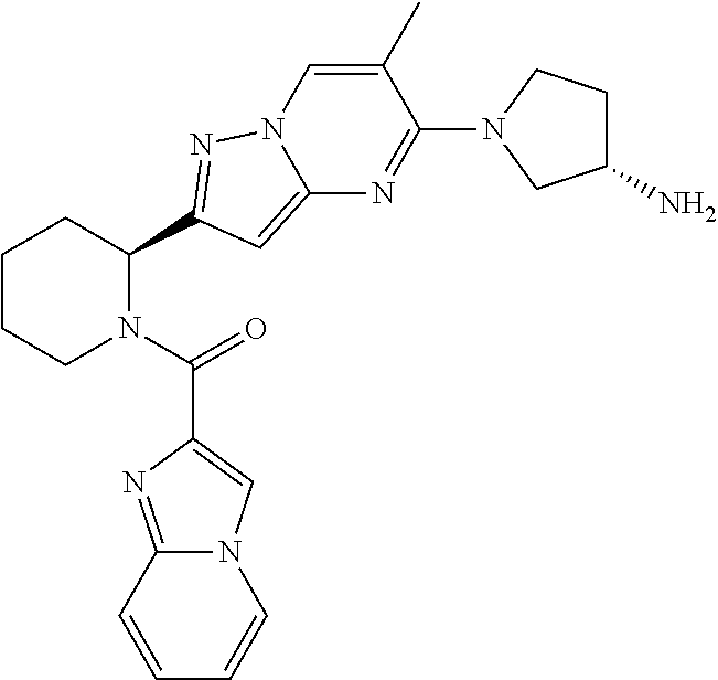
C1CCN(C(=O)C2=CN3C(=N2)C=CC=C3)C(C2=NN3C(=C2)N=C(N2CC(N)CC2)C(C)=C3)C1
